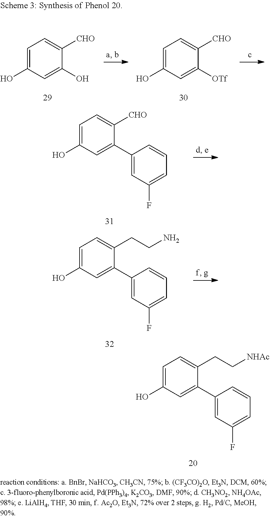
C1=C(O)C=C(C2=CC(F)=CC=C2)C(CC[NHAc])=C1.C1=C(O)C=C(O)C([CHO])=C1.C1=C(O)C=C([OTf])C([CHO])=C1.C1=C(O)C=C(C2=CC(F)=CC=C2)C([CHO])=C1.C1=C(O)C=C(C2=CC(F)=CC=C2)C(CCN)=C1
